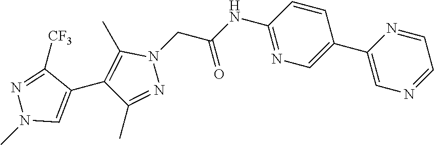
C1(C2=CN=C(NC(=O)CN3C(C)=C(C4=CN(C)N=C4[CF3])C(C)=N3)C=C2)=CN=CC=N1
